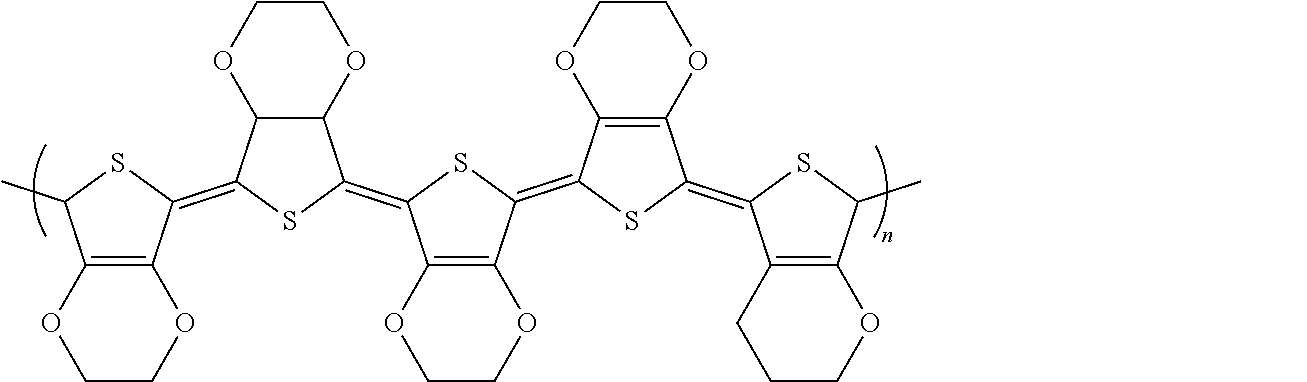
C1COC2=C(O1)C(C)SC2=C1SC(=C2C3=C(C(=C4SC(=C5C6=C(C(C)S5)OCCC6)C5=C4OCCO5)S2)OCCO3)C2C1OCCO2
